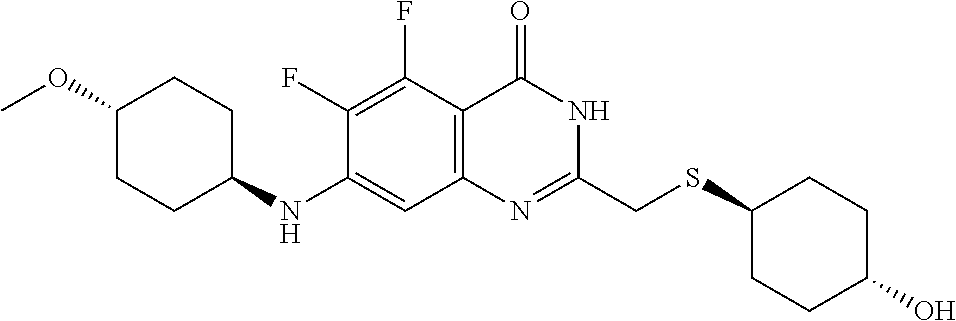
C1(F)=C(F)C2=C(C=C1NC1CCC(OC)CC1)N=C(CSC1CCC(O)CC1)NC2=O
